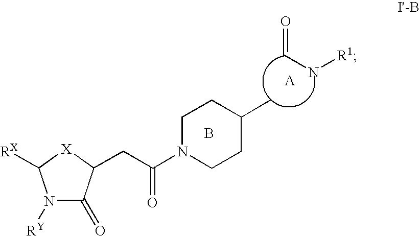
C(N[R1])=O.[X]1C([RX])N([RY])C(=O)C1CC(N1CCC(C)CC1)=O.B
